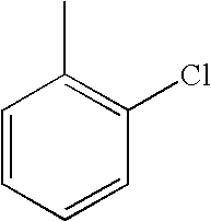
C1=CC=CC(Cl)=C1C
